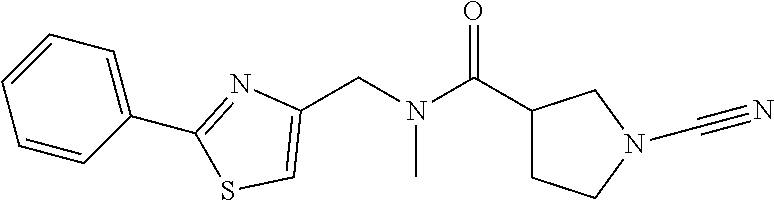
N(C(C1CCN(C#N)C1)=O)(CC1=CSC(C2=CC=CC=C2)=N1)C
